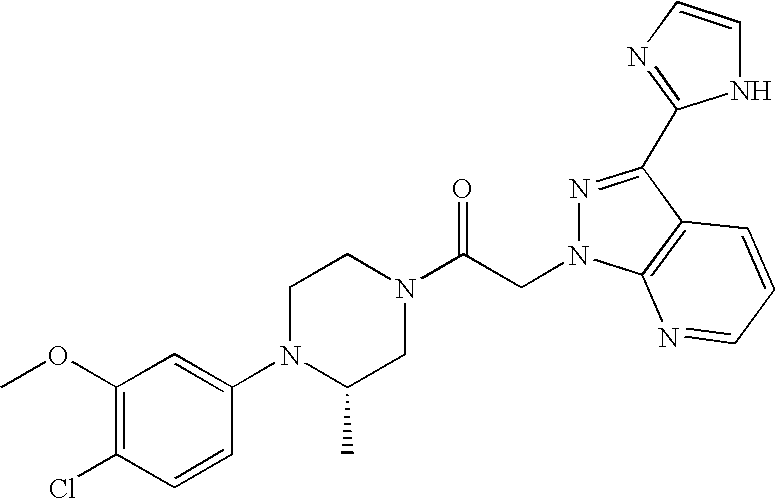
C1(OC)=C(Cl)C=CC(N2C(C)CN(C(CN3C4=C(C(C5=NC=CN5)=N3)C=CC=N4)=O)CC2)=C1
